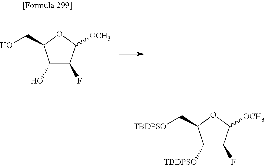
C1([TBDPSO])C(F)C([OCH3])OC1C[TBDPSO].C1(O)C(F)C([OCH3])OC1CO
